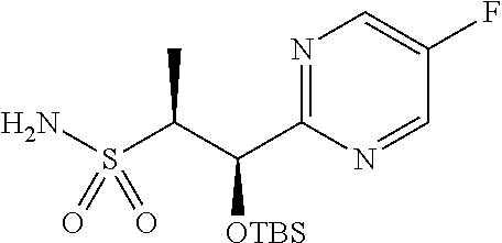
S(C(C(C1=NC=C(F)C=N1)[OTBS])C)(N)(=O)=O
